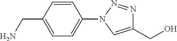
C1=CC(CN)=CC=C1N1C=C(CO)N=N1
